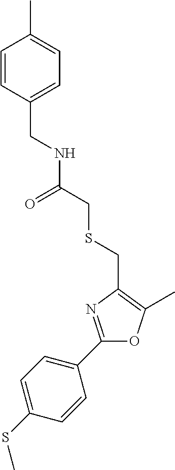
C1(SC)=CC=C(C2=NC(CSCC(NCC3=CC=C(C)C=C3)=O)=C(C)O2)C=C1
